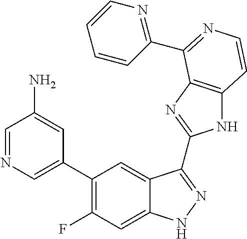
C1=C(C2=C(F)C=C3C(=C2)C(C2=NC4=C(N2)C=CN=C4C2=NC=CC=C2)=NN3)C=C(N)C=N1
